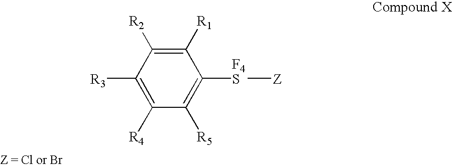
C1([R1])=C([R2])C([R3])=C([R4])C([R5])=C1[F4S][Z]
